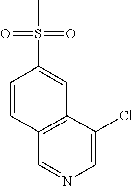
C1=C(Cl)C2=C(C=N1)C=CC(S(C)(=O)=O)=C2
